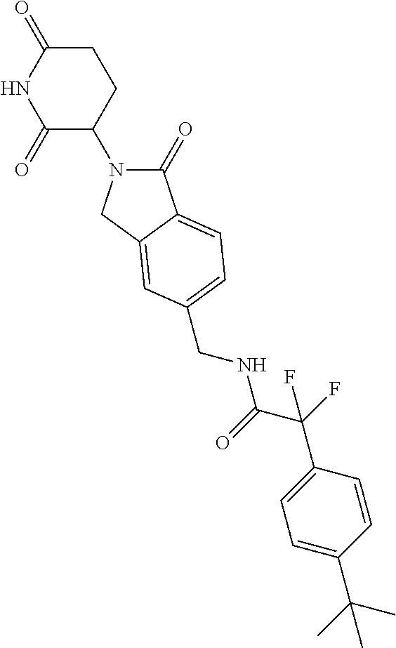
C1(=O)N(C2CCC(=O)NC2=O)CC2=CC(CNC(C(F)(C3=CC=C(C(C)(C)C)C=C3)F)=O)=CC=C12
